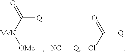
[Q]C([MeN][OMe])=O.[NC][Q].ClC([Q])=O
